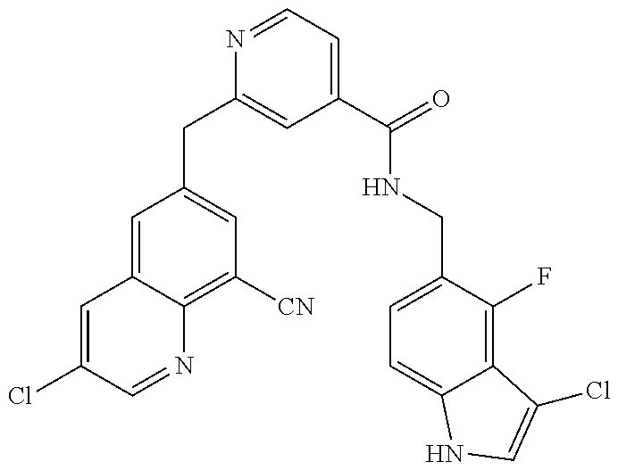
C1(CC2=CC(C(=O)NCC3=CC=C4C(=C3F)C(Cl)=CN4)=CC=N2)=CC([CN])=C2C(=C1)C=C(Cl)C=N2
